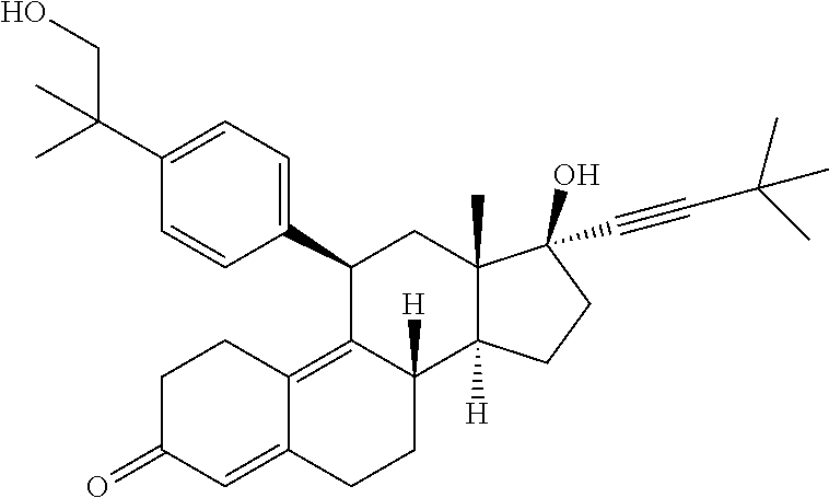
C1(C2=CC=C(C(C)(CO)C)C=C2)C2=C3C(=CC(=O)CC3)CCC2([H])C2([H])C(C)(C1)C(C#CC(C)(C)C)(O)CC2
